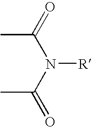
CC(=O)N(C(C)=O)[R]
